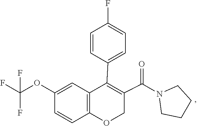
C1CN(C(C2=C(C3=CC=C(F)C=C3)C3=C(OC2)C=CC(OC(F)(F)F)=C3)=O)CC1
